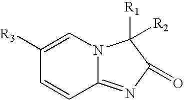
C1([R3])=CN2C(=NC(=O)C2([R2])[R1])C=C1
